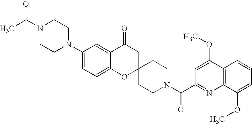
C12=CC=C(N3CCN(C(C)=O)CC3)C=C1C(=O)CC1(O2)CCN(C(C2=NC3=C(C(OC)=C2)C=CC=C3OC)=O)CC1
